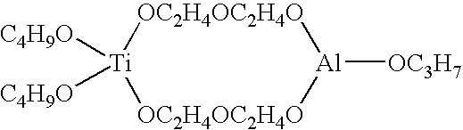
[OC2H4OC2H4O]1[Ti]([C4H9O])([C4H9O])[OC2H4OC2H4O][Al]1[OC3H7]
